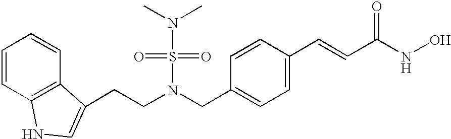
C(C1=CC=C(C=CC(NO)=O)C=C1)N(CCC1=CNC2=C1C=CC=C2)S(N(C)C)(=O)=O
